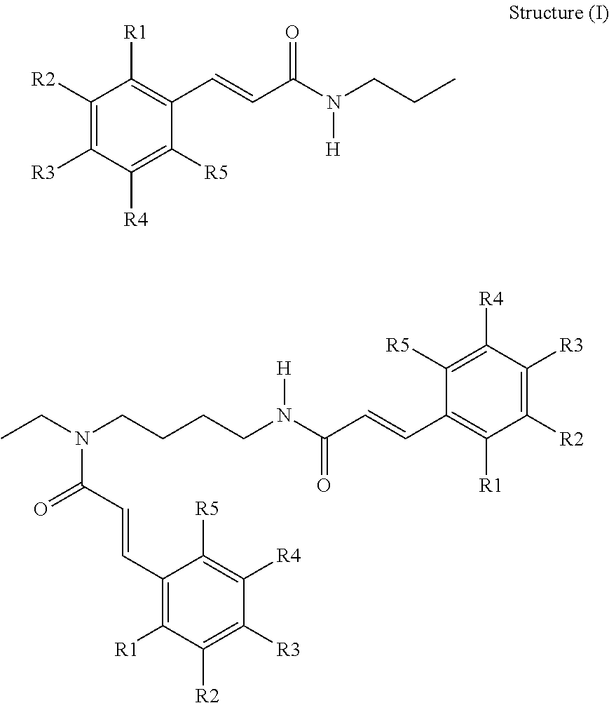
C1([R2])=C([R3])C([R4])=C([R5])C(C=CC(N(CCC)[H])=O)=C1[R1].C(N(CCCCN(C(C=CC1=C([R1])C([R2])=C([R3])C([R4])=C1[R5])=O)[H])C(=O)C=CC1=C([R1])C([R2])=C([R3])C([R4])=C1[R5])C
